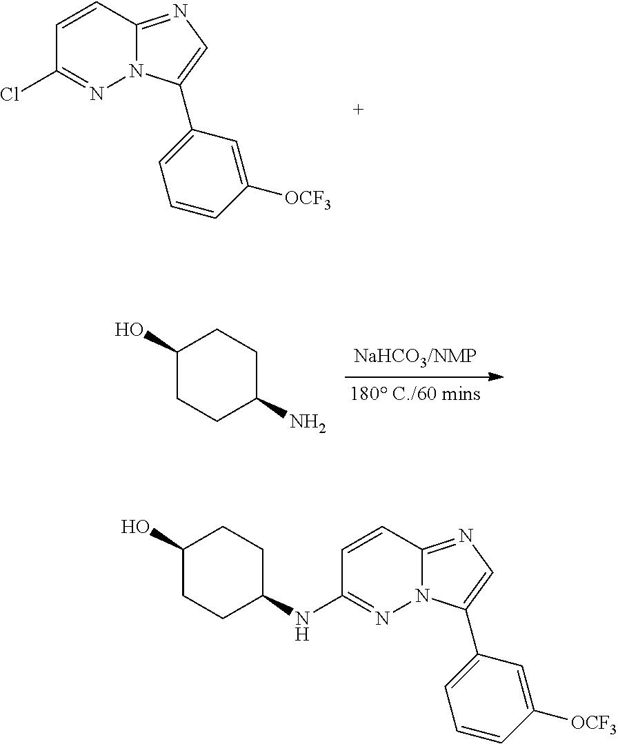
ClC1=NN2C(=NC=C2C2=CC=CC([OCF3])=C2)C=C1.N(C1=NN2C(=NC=C2C2=CC=CC([OCF3])=C2)C=C1)C1CCC(O)CC1.C1(O)CCC(N)CC1
